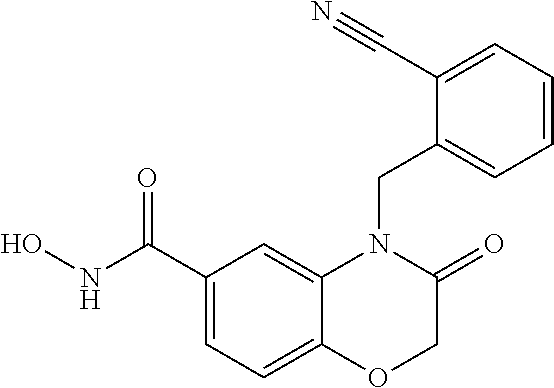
C1(C(NO)=O)=CC=C2C(=C1)N(CC1=CC=CC=C1C#N)C(=O)CO2
